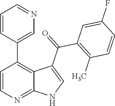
C1=CN=C2C(=C1C1=CN=CC=C1)C(C(C1=C(C)C=CC(F)=C1)=O)=CN2
